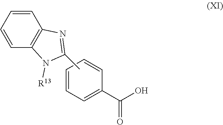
C1=CC=C(C(O)=O)C=C1.C1=CC2=C(C=C1)N=C(C)N2[R13]
